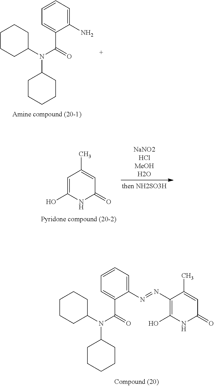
CC1=CC(=O)NC(O)=C1.C1(N)=CC=CC=C1C(=O)N(C1CCCCC1)C1CCCCC1.CC1=CC(=O)NC(O)=C1N=NC1=CC=CC=C1C(=O)N(C1CCCCC1)C1CCCCC1
